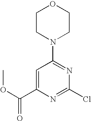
C1=C(C(OC)=O)N=C(Cl)N=C1N1CCOCC1
